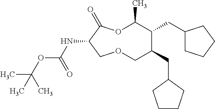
N(C1C(=O)OC(C)C(CC2CCCC2)C(CC2CCCC2)COC1)C(OC(C)(C)C)=O
